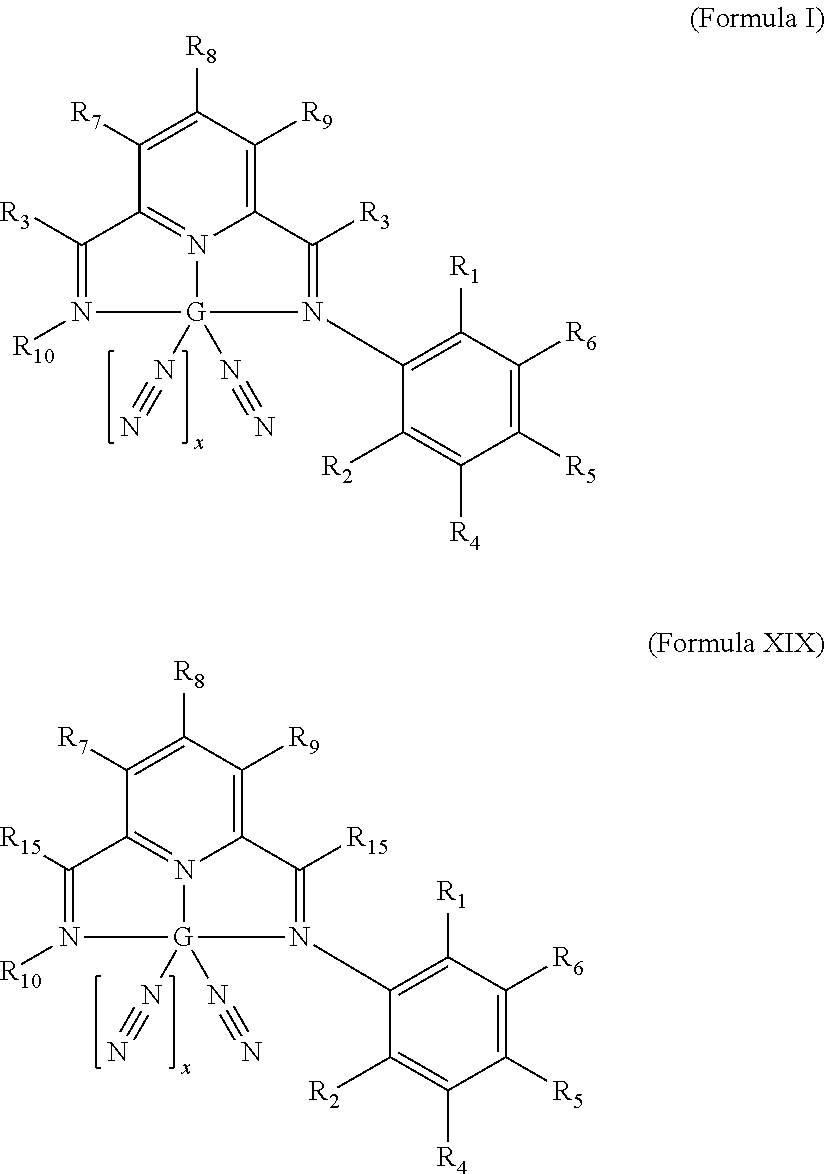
C1([R7])=C([R8])C([R9])=C2N3=C1C([R3])=N([R10])[G]3(N#N)(N#N)N(C1=C([R1])C([R6])=C([R5])C([R4])=C1[R2])=C2[R3].C1([R7])=C([R8])C([R9])=C2N3=C1C([R15])=N([R10])[G]3(N#N)(N#N)N(C1=C([R1])C([R6])=C([R5])C([R4])=C1[R2])=C2[R15]
